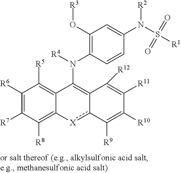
C1(O[R3])=C(N([R4])C2=C3c([X]C4=C([R8])C([R7])=C([R6])C([R5])=C24)C([R9])=C([R10])C([R11])=C3[R12])C=CC(N(S([R1])(=O)=O)[R2])=C1
